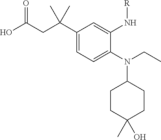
C1(C(CC(O)=O)(C)C)=CC=C(N(CC)C2CCC(O)(C)CC2)C(N[R])=C1
